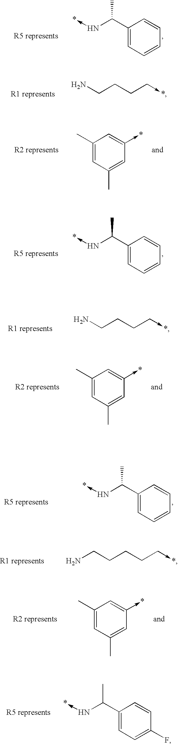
C1(C(C)N->*)=CC=CC=C1.NCCCC->*.C1(C)=CC(C)=CC(->*)=C1.C1(C(C)N->*)=CC=CC=C1.NCCCC->*.C1(C)=CC(C)=CC(->*)=C1.C1(C(C)N->*)=CC=CC=C1.NCCCCC->*.C1(C)=CC(C)=CC(->*)=C1.C1(C(C)N->*)=CC=C(F)C=C1
